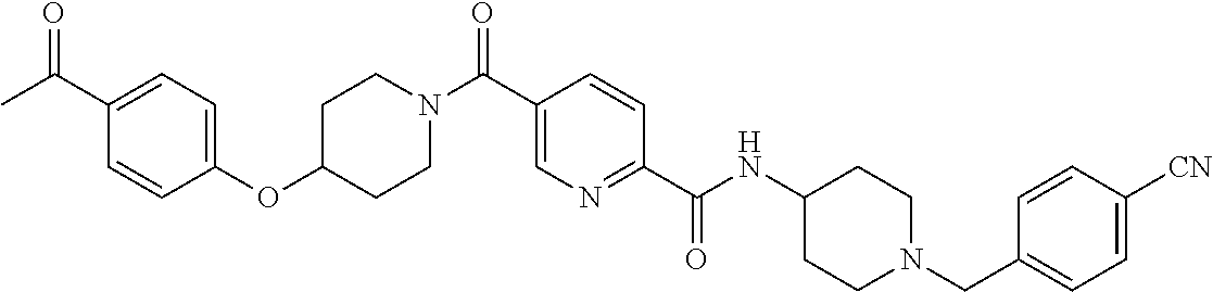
N(C(C1=NC=C(C(=O)N2CCC(OC3=CC=C(C(C)=O)C=C3)CC2)C=C1)=O)C1CCN(CC2=CC=C([CN])C=C2)CC1
